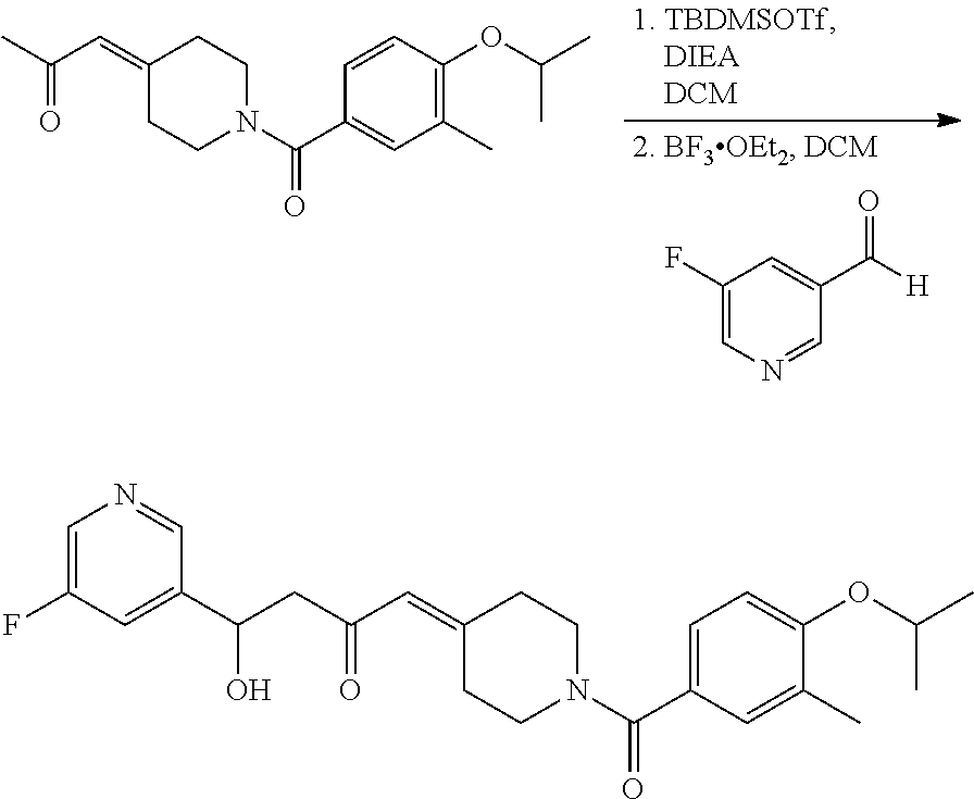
C1(F)=CN=CC(C([H])=O)=C1.N1(C(=O)C2=CC(C)=C(OC(C)C)C=C2)CCC(=CC(C)=O)CC1.N1(C(=O)C2=CC=C(OC(C)C)C(C)=C2)CCC(=CC(CC(O)C2=CC(F)=CN=C2)=O)CC1
